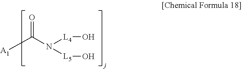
[A1]C(N([L5]O)[L4]O)=O
